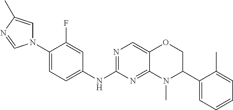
N1(C2=CC=C(NC3=NC=C4C(=N3)N(C)C(C3=CC=CC=C3C)CO4)C=C2F)C=C(C)N=C1
